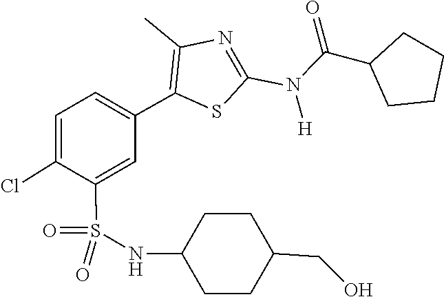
C(C1CCCC1)(N(C1=NC(C)=C(C2=CC=C(Cl)C(S(=O)(NC3CCC(CO)CC3)=O)=C2)S1)[H])=O
